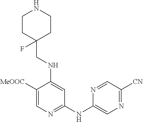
C1([MeOOC])=CN=C(NC2=CN=C([CN])C=N2)C=C1NCC1(F)CCNCC1
